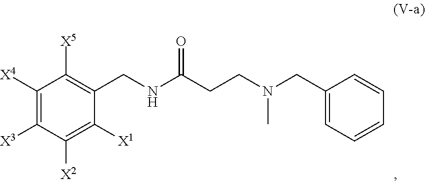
C1([X4])=C([X3])C([X2])=C([X1])C(CNC(CCN(CC2=CC=CC=C2)C)=O)=C1[X5]
